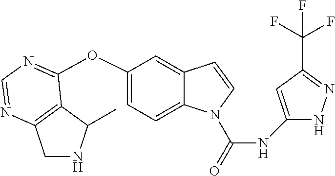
C12=C(N=CN=C1OC1=CC=C3C(=C1)C=CN3C(=O)NC1=CC(C(F)(F)F)=NN1)CNC2C
